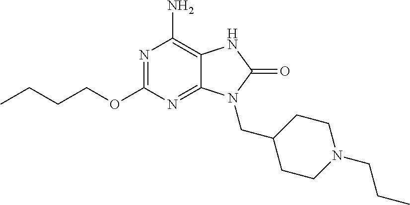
N1=C(OCCCC)N=C2C(=C1N)NC(=O)N2CC1CCN(CCC)CC1
